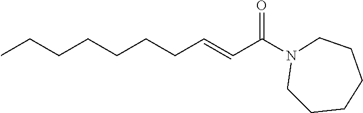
C(CCC=CC(=O)N1CCCCCC1)CCCC
